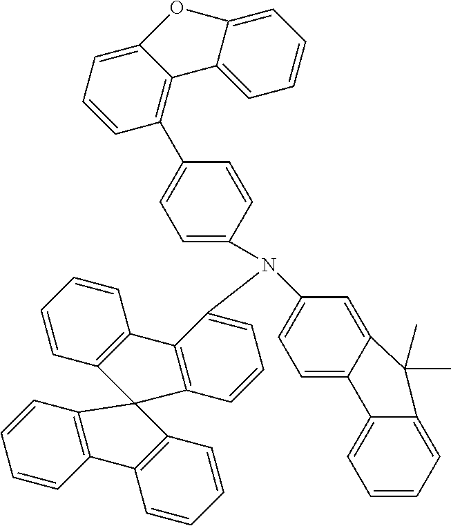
C1(C2=C3C(=CC=C2)OC2=CC=CC=C32)=CC=C(N(C2=CC=C3C(=C2)C(C)(C)C2=CC=CC=C32)C2=CC=CC3=C2C2=C(C=CC=C2)C32C3=C(C=CC=C3)C3=C2C=CC=C3)C=C1
